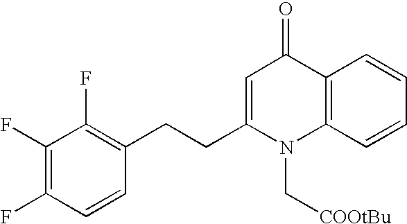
C1(F)=C(F)C=CC(CCC2=CC(=O)C3=C(N2C[COOtBu])C=CC=C3)=C1F
